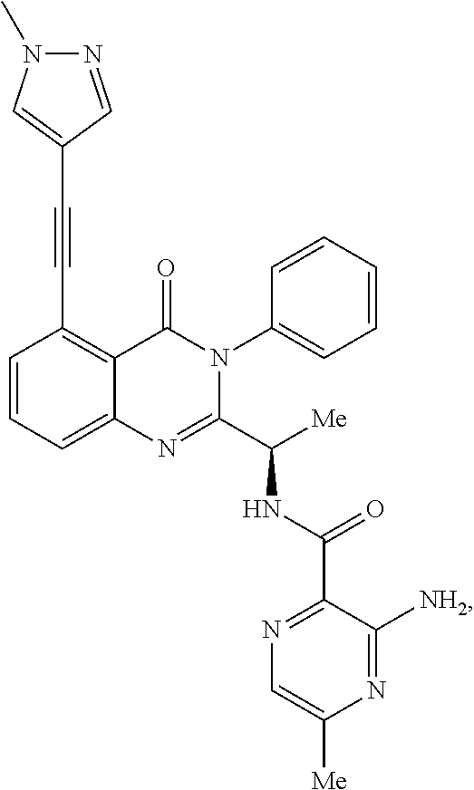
C1(C#CC2=CN(C)N=C2)=C2C(=CC=C1)N=C(C([Me])NC(C1=NC=C([Me])N=C1[NH2])=O)N(C1=CC=CC=C1)C2=O
